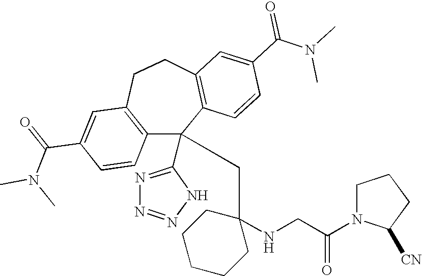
C1(C(=O)N(C)C)=CC2=C(C=C1)C(C1=NN=NN1)(CC1(NCC(N3C([CN])CCC3)=O)CCCCC1)C1=C(CC2)C=C(C(N(C)C)=O)C=C1
